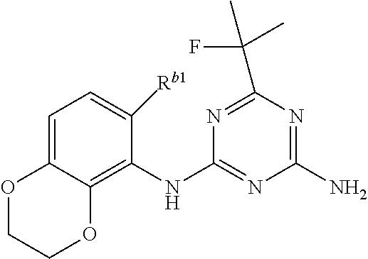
C1=C2C(=C(NC3=NC(N)=NC(C(C)(F)C)=N3)C([Rb1])=C1)OCCO2
